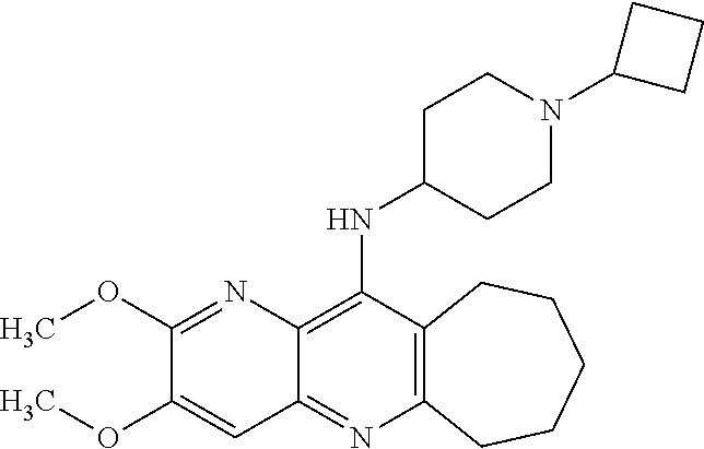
C12=C(C(NC3CCN(C4CCC4)CC3)=C3C(=N1)C=C(OC)C(OC)=N3)CCCCC2
